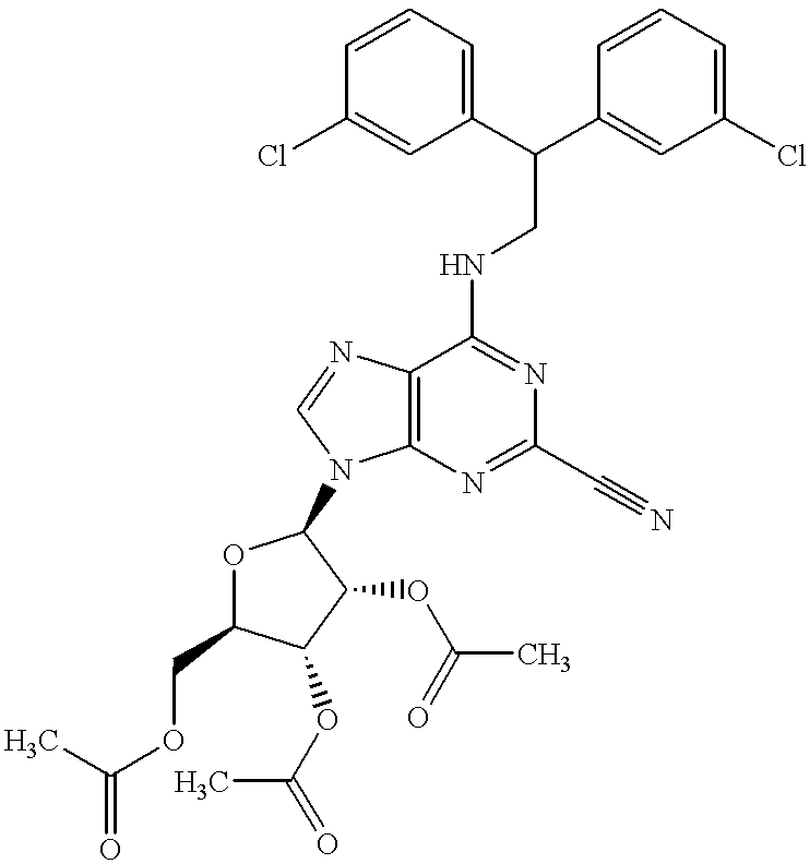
O1C(COC(C)=O)C(OC(C)=O)C(OC(=O)C)C1N1C2=C(N=C1)C(NCC(C1=CC=CC(Cl)=C1)C1=CC(Cl)=CC=C1)=NC(C#N)=N2
